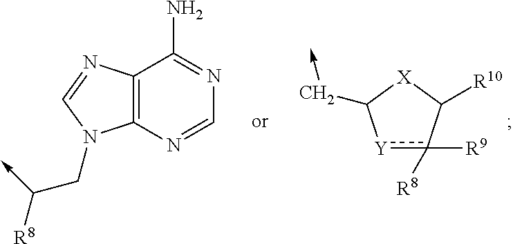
[Y]1c([R9])([R8])C([R10])[X]C1C->C.C12=C(N=CN=C1N)N(CC([R8])->C)C=N2
